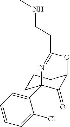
C1CC2(C3=CC=CC=C3Cl)C(=O)C(C1)OC(CCNC)=N2
